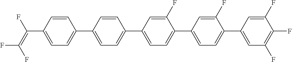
C1=CC(C(=C(F)F)F)=CC=C1C1=CC=C(C2=CC=C(C3=CC=C(C4=CC(F)=C(F)C(F)=C4)C(F)=C3)C(F)=C2)C=C1
